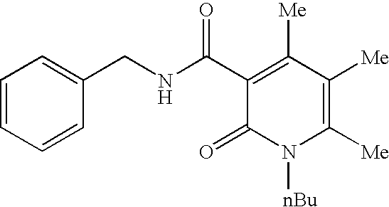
C1=CC=CC(CNC(C2=C([Me])C([Me])=C([Me])N([nBu])C2=O)=O)=C1
